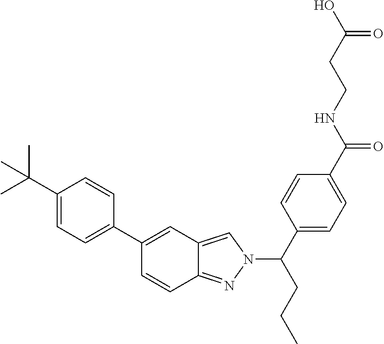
C1(C(C)(C)C)=CC=C(C2=CC3=CN(C(CCC)C4=CC=C(C(NCCC(O)=O)=O)C=C4)N=C3C=C2)C=C1
